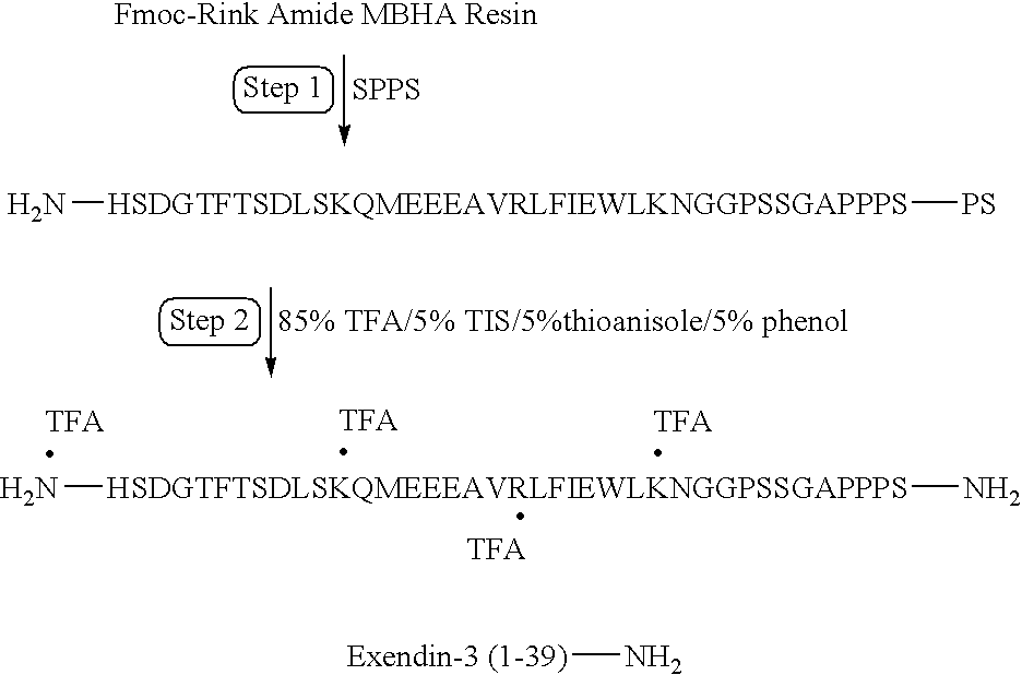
[85% TFA/5% TIS/5%thioanisole/5% phenol].N[HSDGTFTSDLSKQMEEEAVRLFIEWLKNGGPSSGAPPPS][PS].[SPPS].N[HSDGTFTSDLSKQMEEEAVRLFIEWLKNGGPSSGAPPPS]N.[Exendin-3 (1-39)]N
